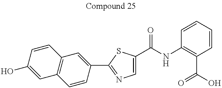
C1=C(C(NC2=C(C(=O)O)C=CC=C2)=O)SC(C2=CC3=C(C=C2)C=C(O)C=C3)=N1
